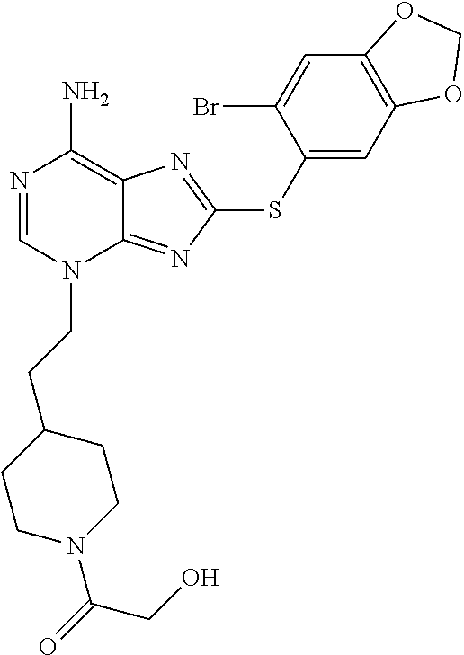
N1=CN(CCC2CCN(C(=O)CO)CC2)C2=NC(SC3=CC4=C(C=C3Br)OCO4)=NC2=C1N
